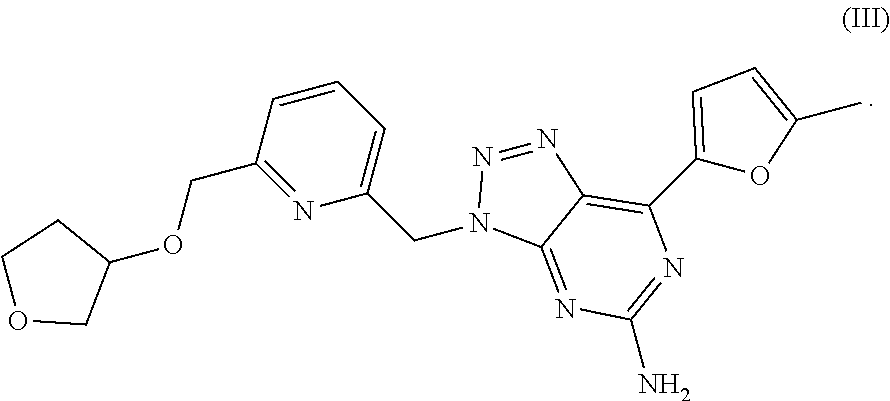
C1OCC(OCC2=NC(CN3N=NC4=C(C5=CC=C(C)O5)N=C(N)N=C34)=CC=C2)C1
